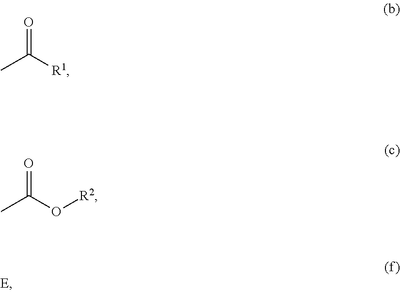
O=C(C)[R1].O=C(C)O[R2]
